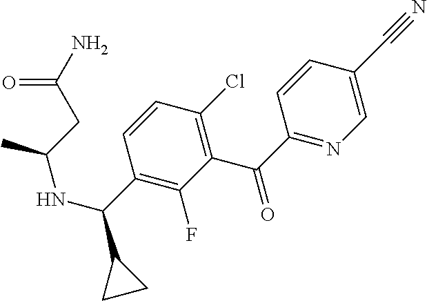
C1=C(C#N)C=CC(C(=O)C2=C(Cl)C=CC(C(C3CC3)NC(C)CC(N)=O)=C2F)=N1
